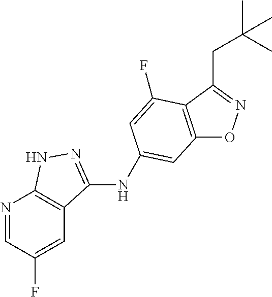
C12=C(C(CC(C)(C)C)=NO1)C(F)=CC(NC1=NNC3=C1C=C(F)C=N3)=C2
